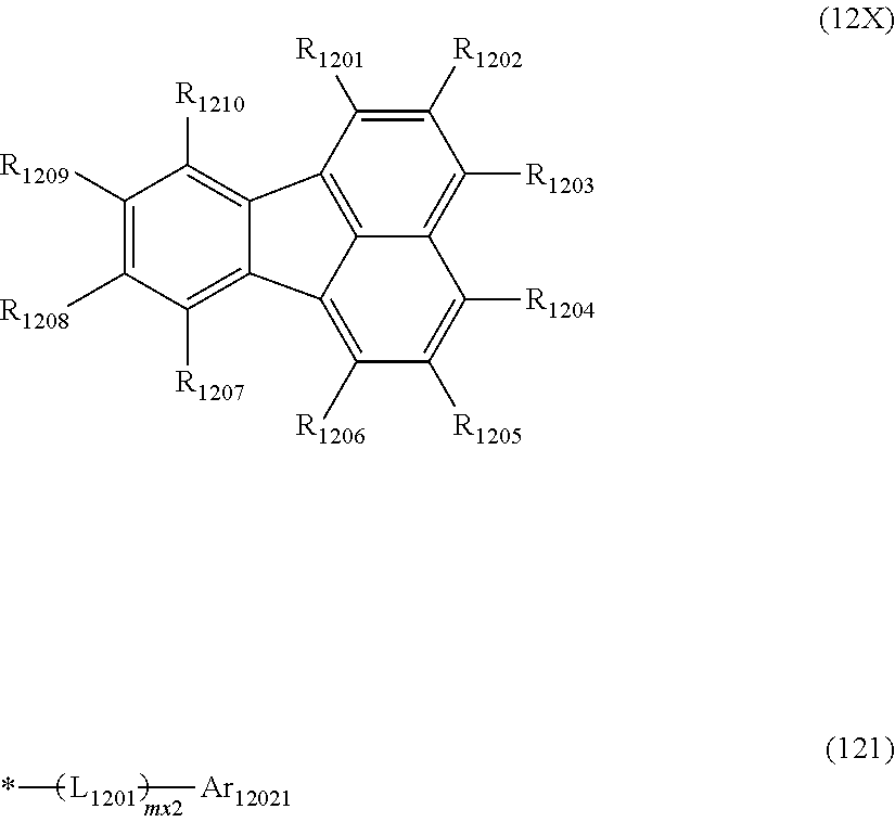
*[L1201][Ar12021].C1([R1209])=C([R1208])C([R1207])=C2C(=C1[R1210])C1=C3C(=C([R1203])C([R1202])=C1[R1201])C([R1204])=C([R1205])C([R1206])=C23
